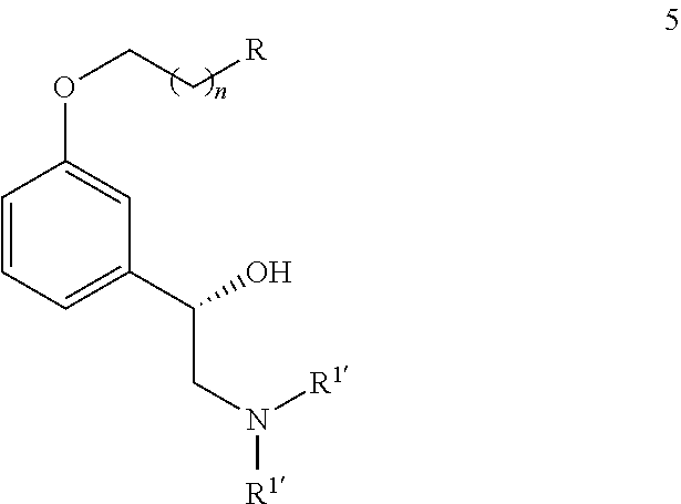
C1=CC=C(C(CN([R1])[R1])O)C=C1OCC[R]
